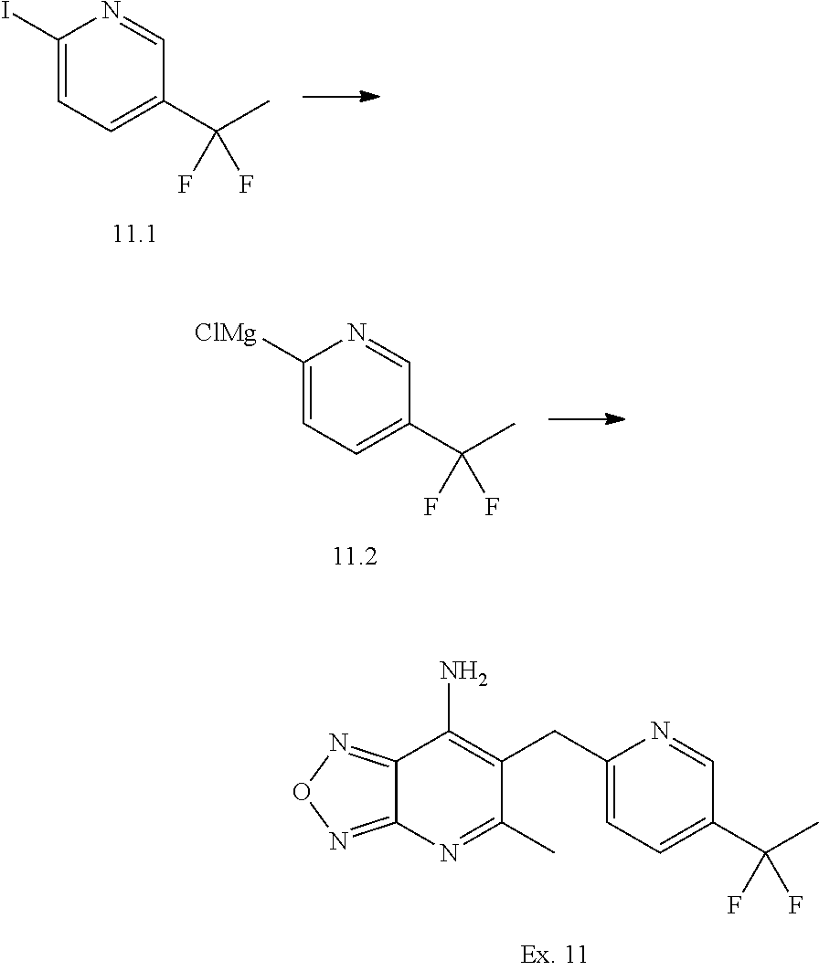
C1([ClMg])=CC=C(C(C)(F)F)C=N1.C1(I)=CC=C(C(C)(F)F)C=N1.C(C1=C(N)C2=NON=C2N=C1C)C1=CC=C(C(C)(F)F)C=N1
